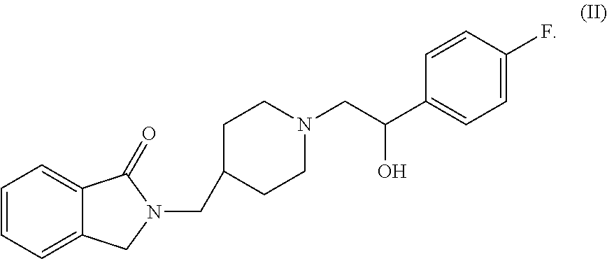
C(C1CCN(CC(C2=CC=C(F)C=C2)O)CC1)N1C(=O)C2=CC=CC=C2C1
